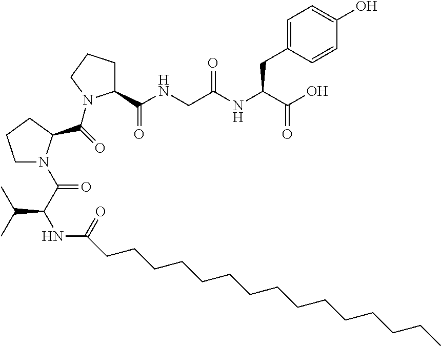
C1=CC(CC(NC(CNC(C2CCCN2C(=O)C2N(C(=O)C(C(C)C)NC(=O)CCCCCCCCCCCCCCC)CCC2)=O)=O)C(O)=O)=CC=C1O
